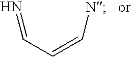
C(C=CN)=N
